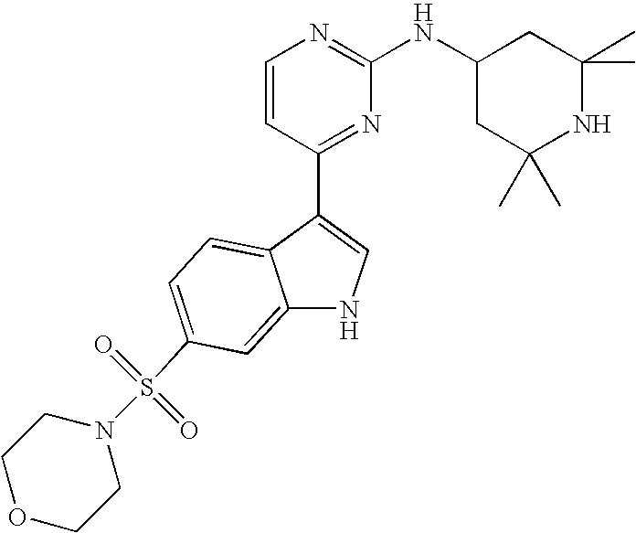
C1=CC(C2=CNC3=CC(S(N4CCOCC4)(=O)=O)=CC=C23)=NC(NC2CC(C)(C)NC(C)(C)C2)=N1
